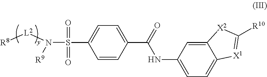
C1=CC(C(NC2=CC=C3C(=C2)[X2]C([R10])=[X1]3)=O)=CC=C1S(N([L2][R8])[R9])(=O)=O
